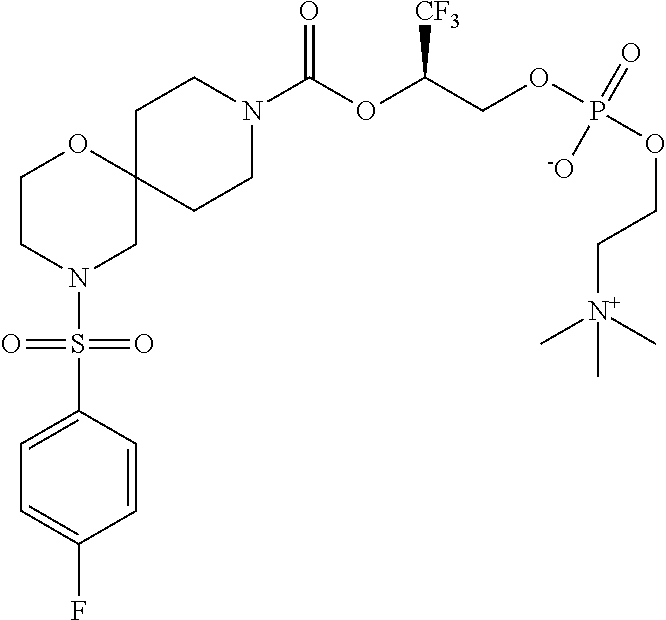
C12(CCN(C(OC(COP(OCC[N+](C)(C)C)(=O)[-O])[CF3])=O)CC1)OCCN(S(C1=CC=C(F)C=C1)(=O)=O)C2
